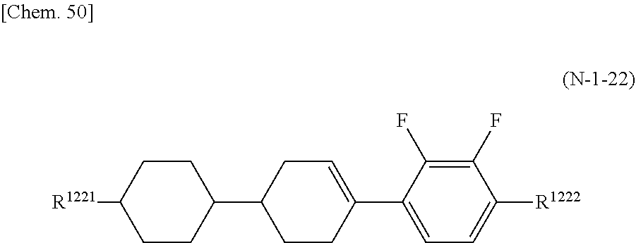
C1([R1221])CCC(C2CC=C(C3=CC=C([R1222])C(F)=C3F)CC2)CC1
